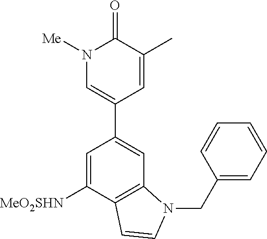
C1=C([MeO2SHN])C2=C(C=C1C1=CN([Me])C(=O)C(C)=C1)N(CC1=CC=CC=C1)C=C2
